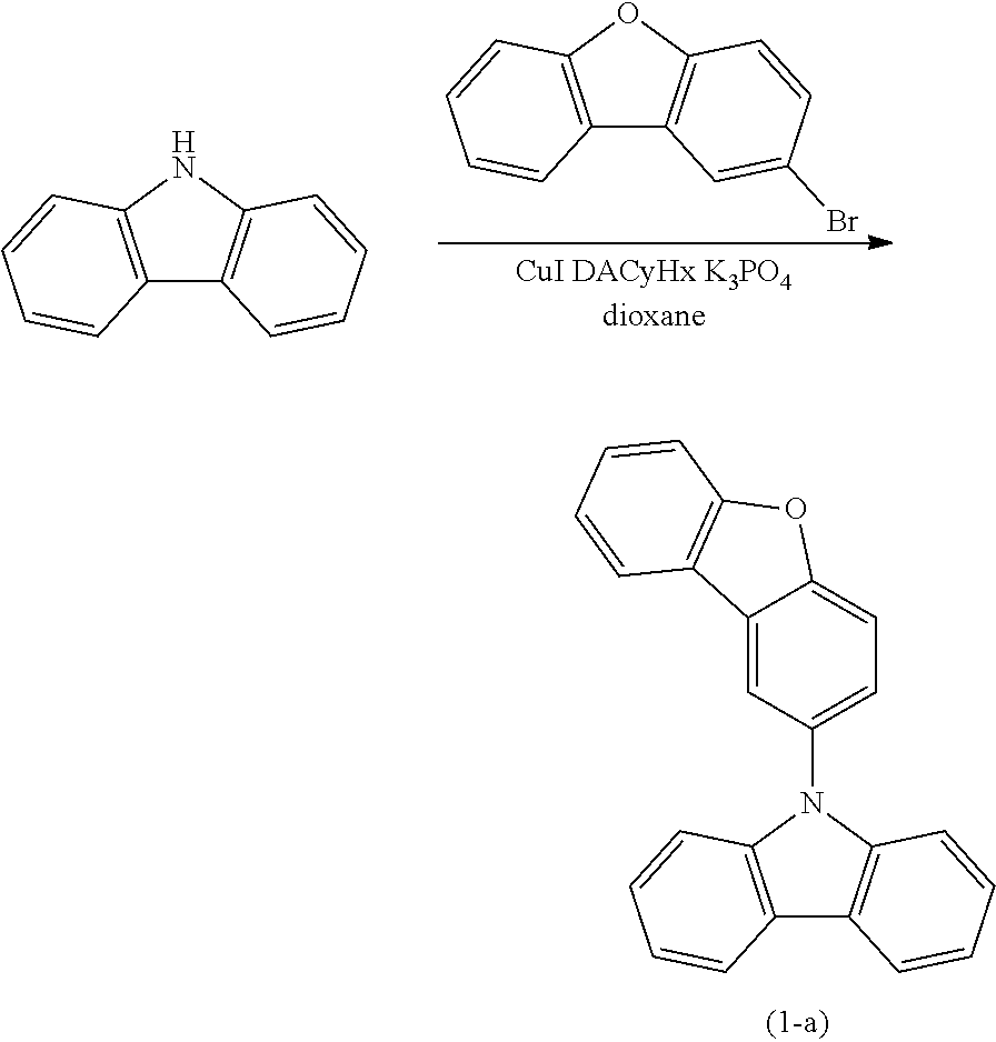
C12=C(OC3=C1C=C(Br)C=C3)C=CC=C2.C12=C(NC3=C1C=CC=C3)C=CC=C2.C1(N2C3=C(C4=C2C=CC=C4)C=CC=C3)=CC=C2C(=C1)C1=C(O2)C=CC=C1
